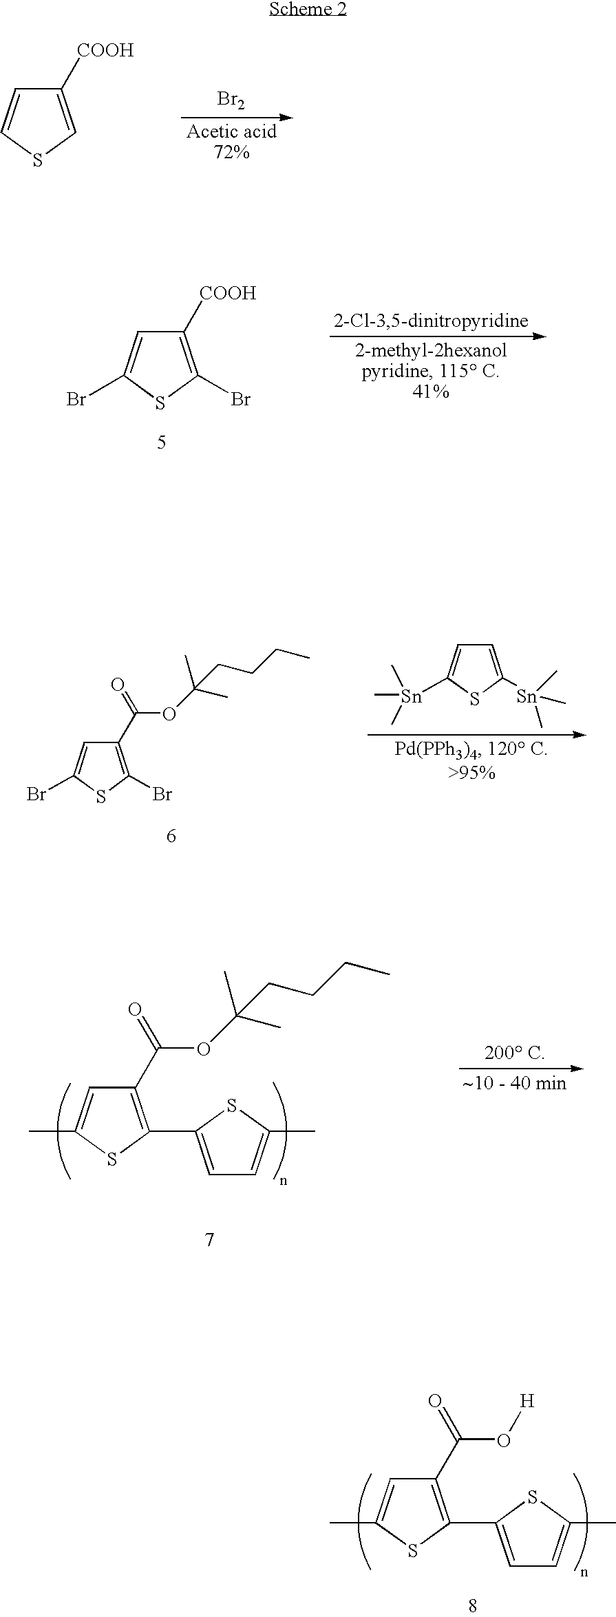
[Br2].C1([COOH])=CSC=C1.C1([COOH])=C(Br)SC(Br)=C1.C1(C(O[H])=O)=C(C2=CC=C(C)S2)SC(C)=C1.C1(C(OC(C)(C)CCCC)=O)=C(C2=CC=C(C)S2)SC(C)=C1.C1(C(OC(C)(C)CCCC)=O)=C(Br)SC(Br)=C1.C1=C([Sn](C)(C)C)SC([Sn](C)(C)C)=C1
